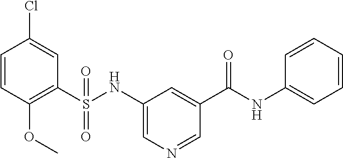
C1=CC(OC)=C(S(NC2=CN=CC(C(NC3=CC=CC=C3)=O)=C2)(=O)=O)C=C1Cl
